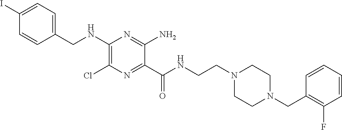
C1=C(I)C=CC(CNC2=C(Cl)N=C(C(NCCN3CCN(CC4=C(F)C=CC=C4)CC3)=O)C(N)=N2)=C1
